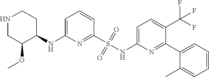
C1(S(NC2=CC=C(C(F)(F)F)C(C3=CC=CC=C3C)=N2)(=O)=O)=NC(NC2CCNCC2OC)=CC=C1
